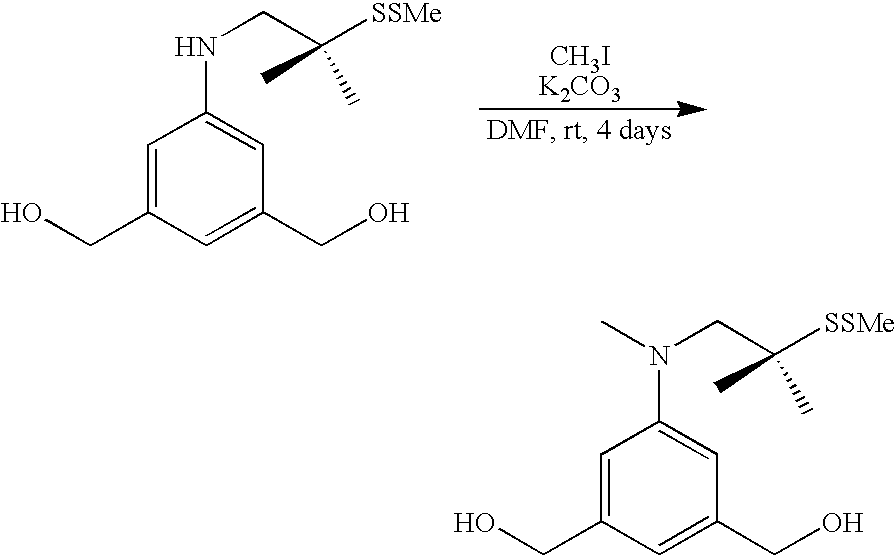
C1=C(CO)C=C(CO)C=C1NCC([SSMe])(C)C.C1=C(CO)C=C(CO)C=C1N(CC([SSMe])(C)C)C
